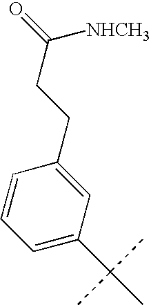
C1=C(C(C)(C)C)C=C(CCC([NHCH3])=O)C=C1
